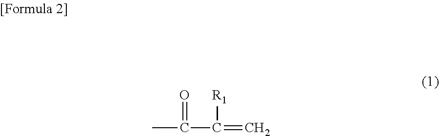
CC(C(=C)[R1])=O
